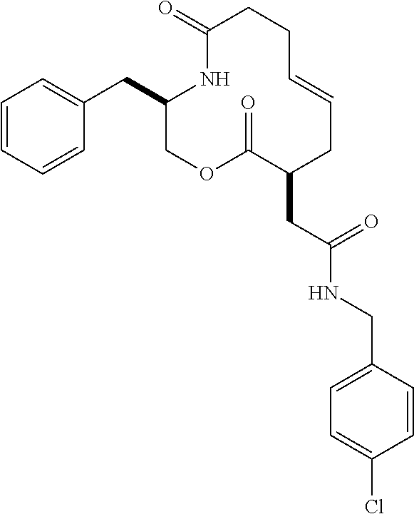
C1(CC2=CC=CC=C2)COC(=O)C(CC(NCC2=CC=C(Cl)C=C2)=O)CC=CCCC(=O)N1
